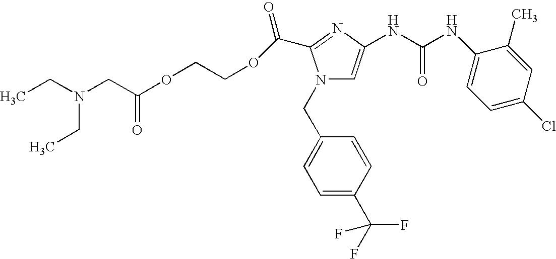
CCN(CC(OCCOC(=O)C1=NC(NC(=O)NC2=CC=C(Cl)C=C2C)=CN1CC1=CC=C(C(F)(F)F)C=C1)=O)CC
